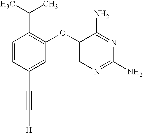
C1=CC(C#C[H])=CC(OC2=CN=C(N)N=C2N)=C1C(C)C
